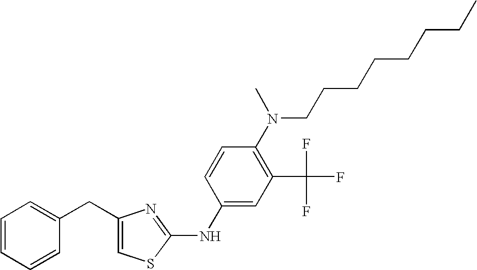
C1=C(CC2=CC=CC=C2)N=C(NC2=CC(C(F)(F)F)=C(N(CCCCCCCC)C)C=C2)S1
